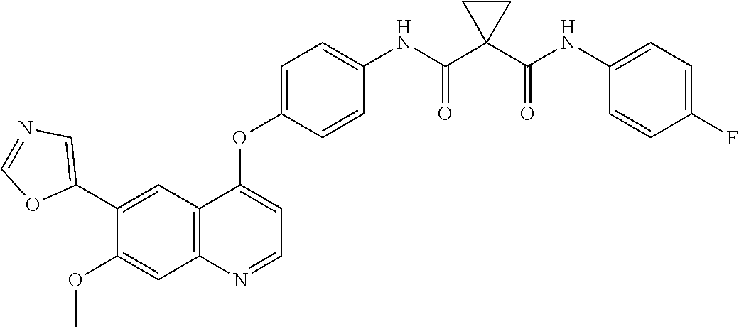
C12=C(N=CC=C1OC1=CC=C(NC(C3(C(NC4=CC=C(F)C=C4)=O)CC3)=O)C=C1)C=C(OC)C(C1=CN=CO1)=C2
